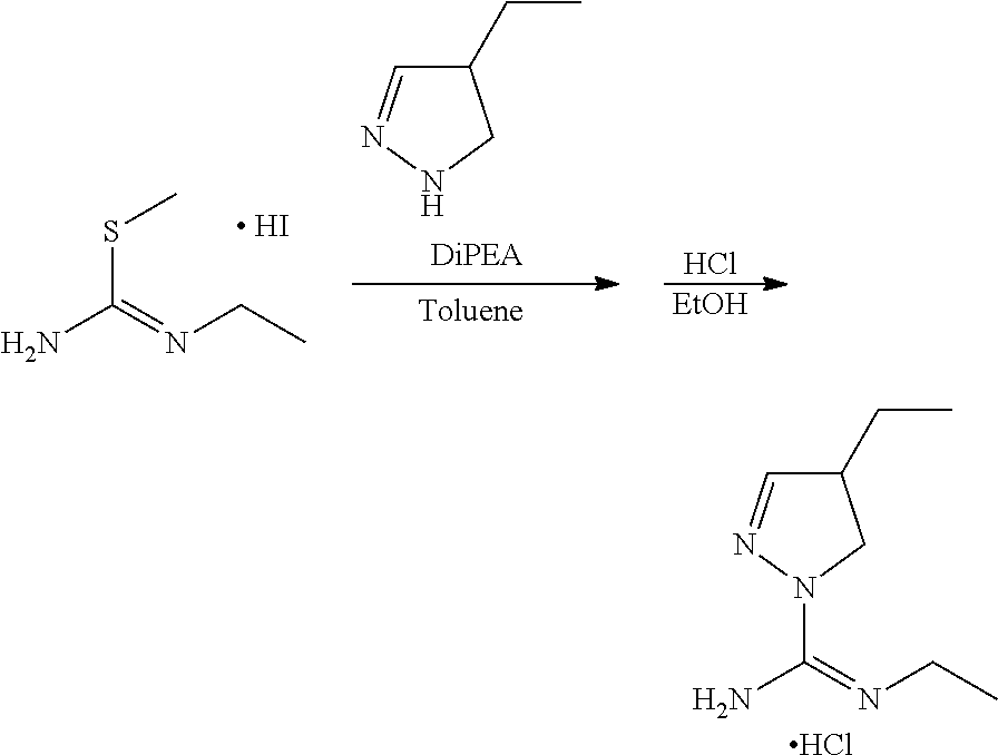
C1(CC)C=NN(C(N)=NCC)C1.Cl.NC(=NCC)SC.[ HI].Cl.[EtOH].C1(CC)C=NNC1
